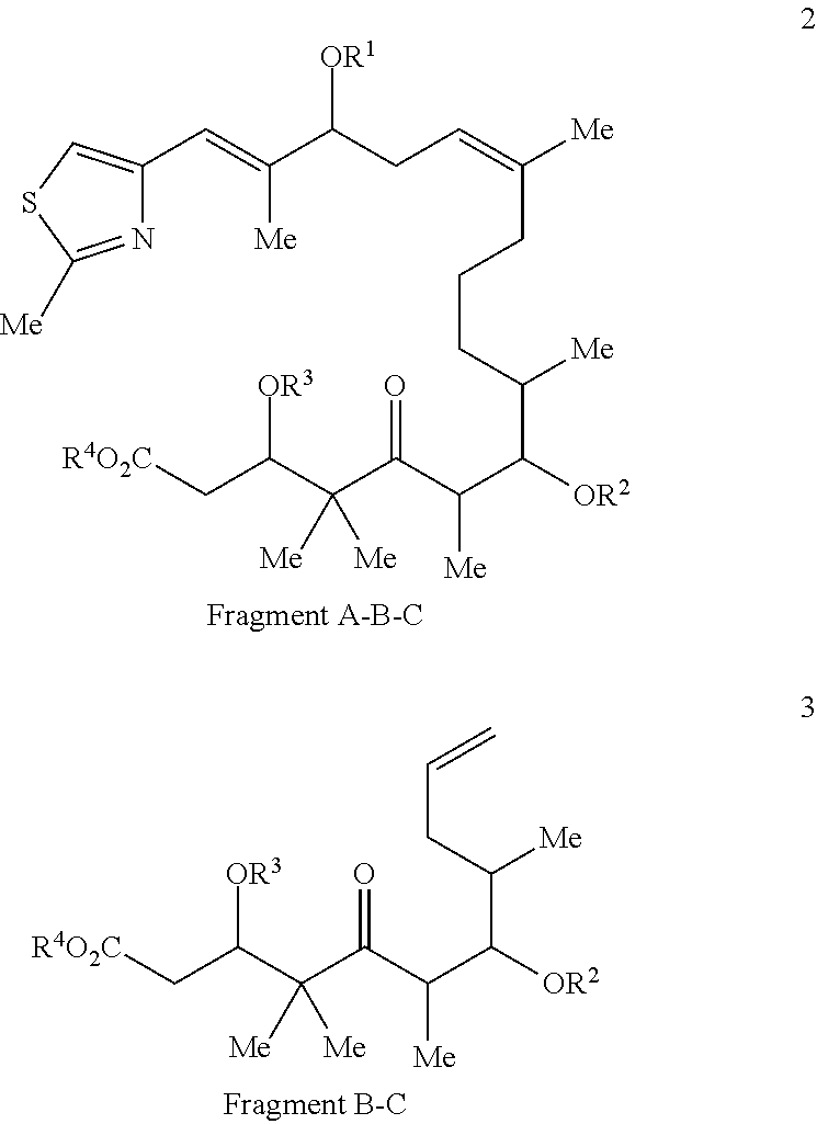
N1=C([Me])SC=C1C=C(C(CC=C([Me])CCCC(C([OR2])C(C(C(C(C[R4O2C])[OR3])([Me])[Me])=O)[Me])[Me])[OR1])[Me].C(CC(C([OR2])C(C(C(C(C[R4O2C])[OR3])([Me])[Me])=O)[Me])[Me])=C
